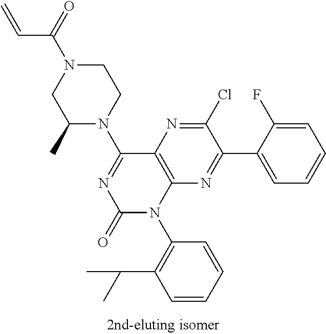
C1N(C(C=C)=O)CC(C)N(C2=NC(=O)N(C3=C(C(C)C)C=CC=C3)C3=C2N=C(Cl)C(C2=CC=CC=C2F)=N3)C1
